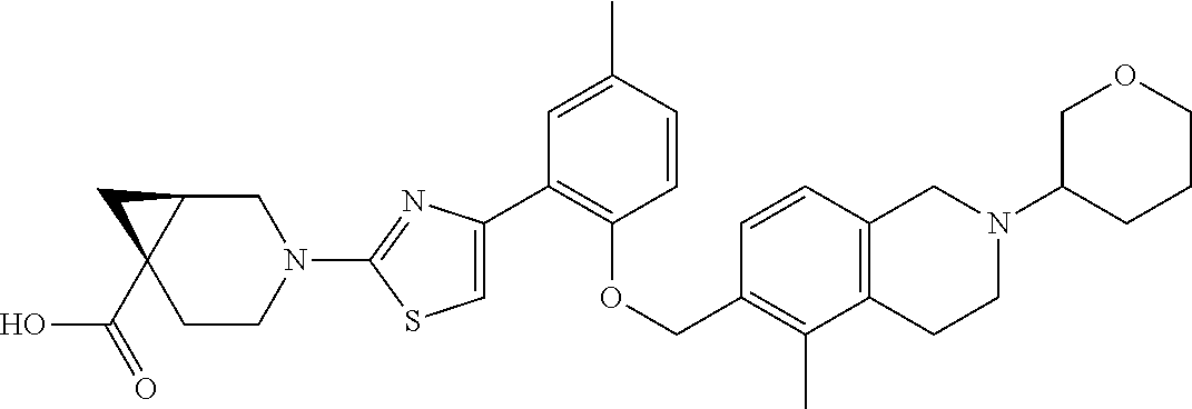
C1(C2=CSC(N3CC4C(C(=O)O)(CC3)C4)=N2)=C(OCC2=C(C)C3=C(C=C2)CN(C2CCCOC2)CC3)C=CC(C)=C1
